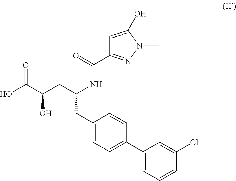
C1=C(O)N(C)N=C1C(NC(CC(C(O)=O)O)CC1=CC=C(C2=CC=CC(Cl)=C2)C=C1)=O
